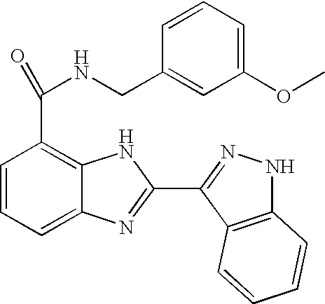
C1=CC=C2C(=C1C(=O)NCC1=CC(OC)=CC=C1)NC(C1=NNC3=C1C=CC=C3)=N2
